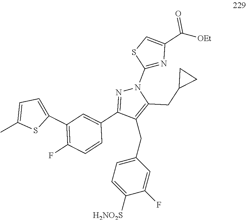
C1(CC2=CC=C([H2NO2S])C(F)=C2)=C(CC2CC2)N(C2=NC(C([OEt])=O)=CS2)N=C1C1=CC(C2=CC=C(C)S2)=C(F)C=C1
